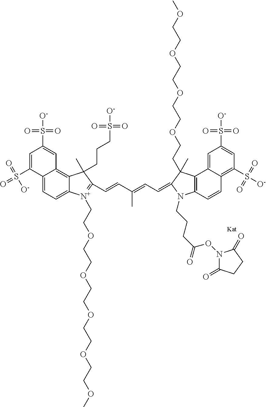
C12=CC=C3C(=C1C=C(S(=O)(=O)[O-])C=C2S(=O)([O-])=O)C(CCCS(=O)(=O)[O-])(C)C(C=CC(=CC=C1N(CCCC(=O)ON2C(=O)CCC2=O)C2=C(C4=CC(S(=O)(=O)[O-])=CC(S(=O)(=O)[O-])=C4C=C2)C1(C)CCOCCOCCOCCOC)C)=[N+]3CCOCCOCCOCCOCCOC
